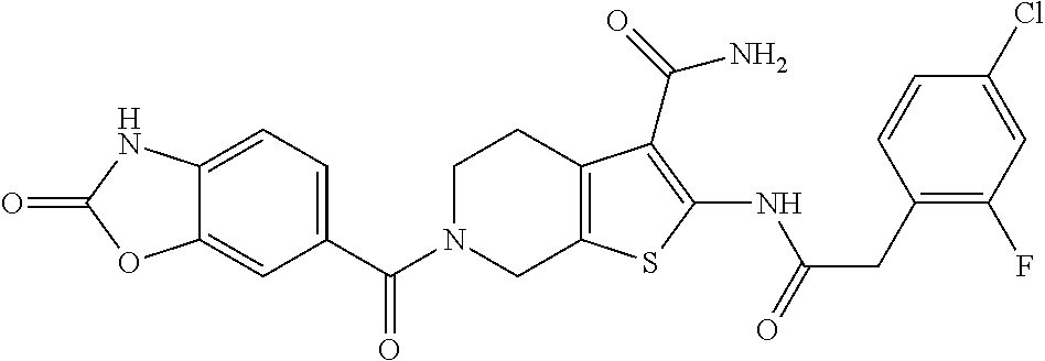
C1(C(N2CC3=C(CC2)C(C(N)=O)=C(NC(=O)CC2=C(F)C=C(Cl)C=C2)S3)=O)=CC=C2C(=C1)OC(=O)N2
